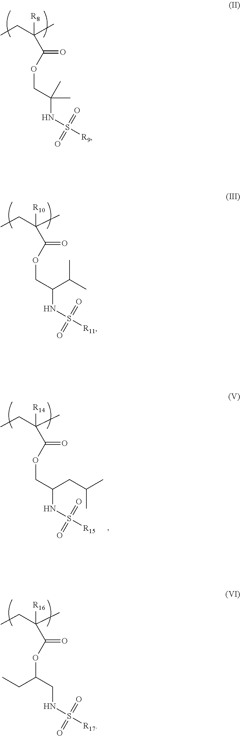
C(C(OCC(C)(C)NS([R9])(=O)=O)=O)(C)(CC)[R8].C(C(OCC(C(C)C)NS([R11])(=O)=O)=O)(C)(CC)[R10].C(C(OCC(CC(C)C)NS([R15])(=O)=O)=O)(C)(CC)[R14].C(C(OC(CNS([R17])(=O)=O)CC)=O)(C)(CC)[R16]
